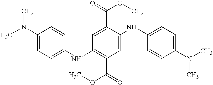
C1(N(C)C)=CC=C(NC2=C(C(=O)OC)C=C(NC3=CC=C(N(C)C)C=C3)C(C(=O)OC)=C2)C=C1
